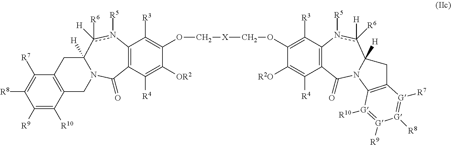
C12=C(C([R4])=C([OR2])C(OC[X]COC3=C([R3])C4=C(C([R4])=C3[R2O])C(=O)N3C([H])(c([H])([R6])n4[R5])CC4=C3[G]([R10])=[G]([R9])[G]([R8])=[G]4[R7])=C1[R3])C(=O)N1CC3=C(C([R7])=C([R8])C([R9])=C3[R10])CC1([H])c([R6])([H])n2[R5]
